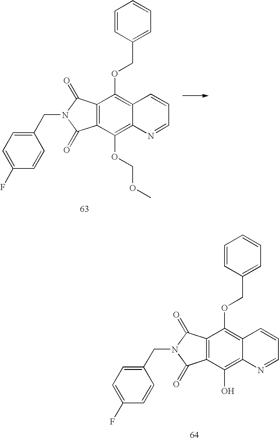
C12=C(C(OCOC)=C3C(=C1OCC1=CC=CC=C1)C=CC=N3)C(=O)N(CC1=CC=C(F)C=C1)C2=O.C12=C(C(O)=C3C(=C1OCC1=CC=CC=C1)C=CC=N3)C(=O)N(CC1=CC=C(F)C=C1)C2=O
